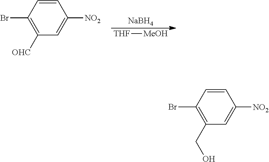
[NaBH4].[THF][MeOH].C1=CC(Br)=C([OHC])C=C1[NO2].C1=CC(Br)=C(CO)C=C1[NO2]
